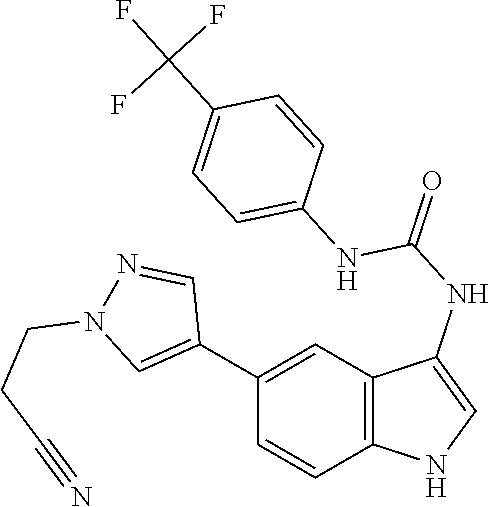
C12=C(C=C(C3=CN(CCC#N)N=C3)C=C1)C(NC(=O)NC1=CC=C(C(F)(F)F)C=C1)=CN2
